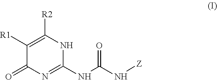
C1(=O)N=C(NC(N[Z])=O)NC([R2])=C1[R1]
